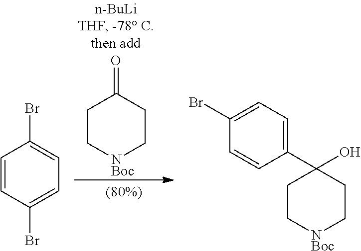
C1C[NBoc]CCC1=O.C1=CC(Br)=CC=C1Br.C1(Br)=CC=C(C2(O)CC[NBoc]CC2)C=C1
